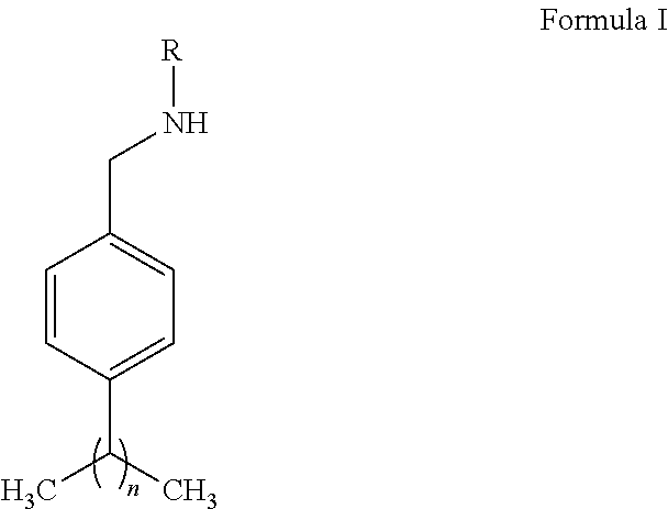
C1=CC(C(C)C)=CC=C1CN[R]
